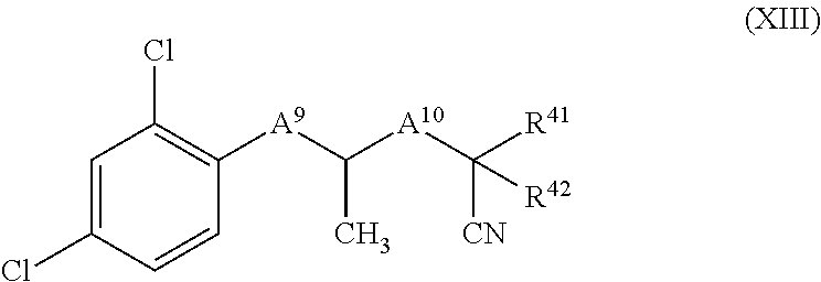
C1=C(Cl)C=CC([A9]C([A10]C([R41])([R42])[CN])C)=C1Cl
